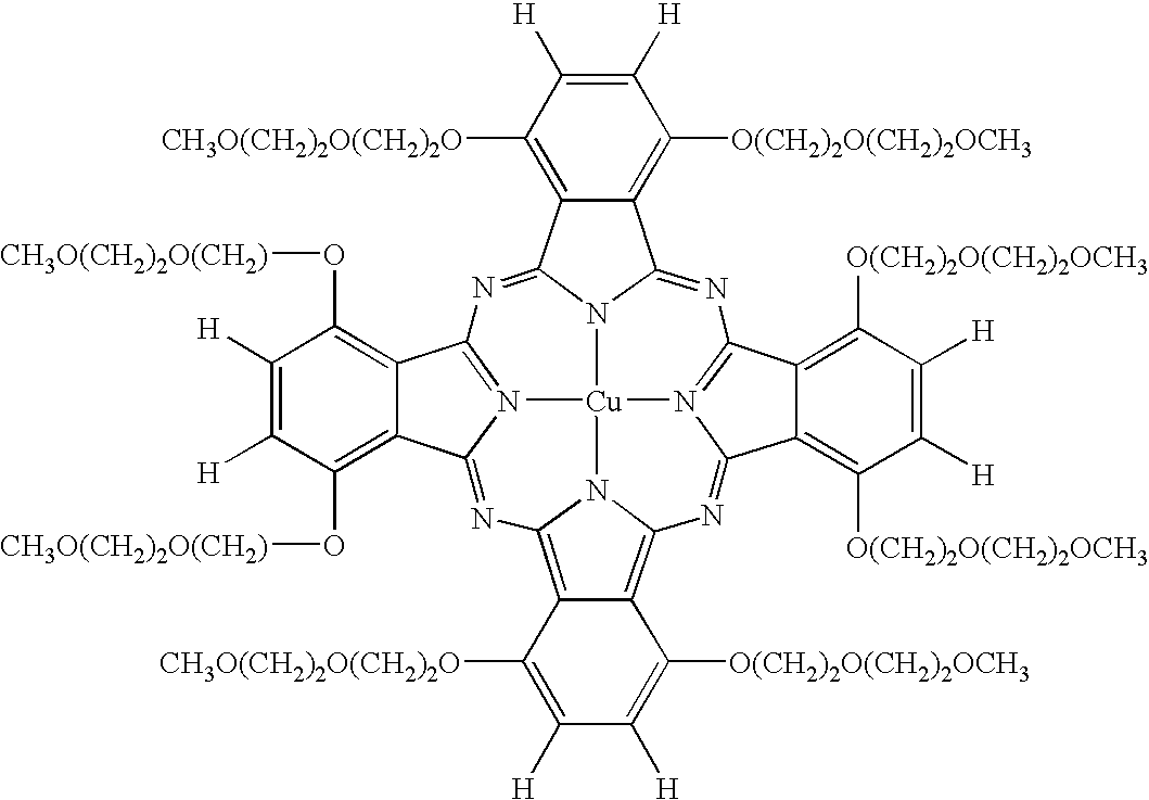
C12=NC3=N4C(=NC5=C6C(=C7N5[Cu]45N4=C(C8=C(O[CH3O(CH2)2O(CH2)])C([H])=C([H])C(O[CH3O(CH2)2O(CH2)])=C8C4=N7)N=C(N15)C1=C([CH3O(CH2)2O(CH2)2O])C([H])=C([H])C([O(CH2)2O(CH2)2OCH3])=C21)C([CH3O(CH2)2O(CH2)2O])=C([H])C([H])=C6[O(CH2)2O(CH2)2OCH3])C1=C([O(CH2)2O(CH2)2OCH3])C([H])=C([H])C([O(CH2)2O(CH2)2OCH3])=C13
